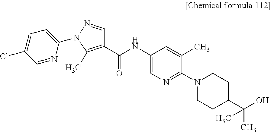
C1(Cl)=CC=C(N2N=CC(C(NC3=CN=C(N4CCC(C(C)(O)C)CC4)C(C)=C3)=O)=C2C)N=C1
